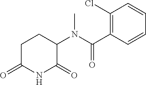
C1C(=O)NC(=O)C(N(C(C2=C(Cl)C=CC=C2)=O)C)C1
